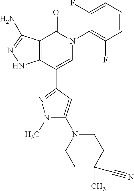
C12=C(C(C3=NN(C)C(N4CCC(C)(C#N)CC4)=C3)=CN(C3=C(F)C=CC=C3F)C1=O)NN=C2N
